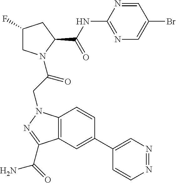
C1(F)CN(C(CN2C3=C(C=C(C4=CN=NC=C4)C=C3)C(C(N)=O)=N2)=O)C(C(NC2=NC=C(Br)C=N2)=O)C1
